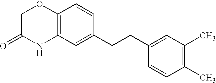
C12=C(C=C(CCC3=CC(C)=C(C)C=C3)C=C1)NC(=O)CO2
